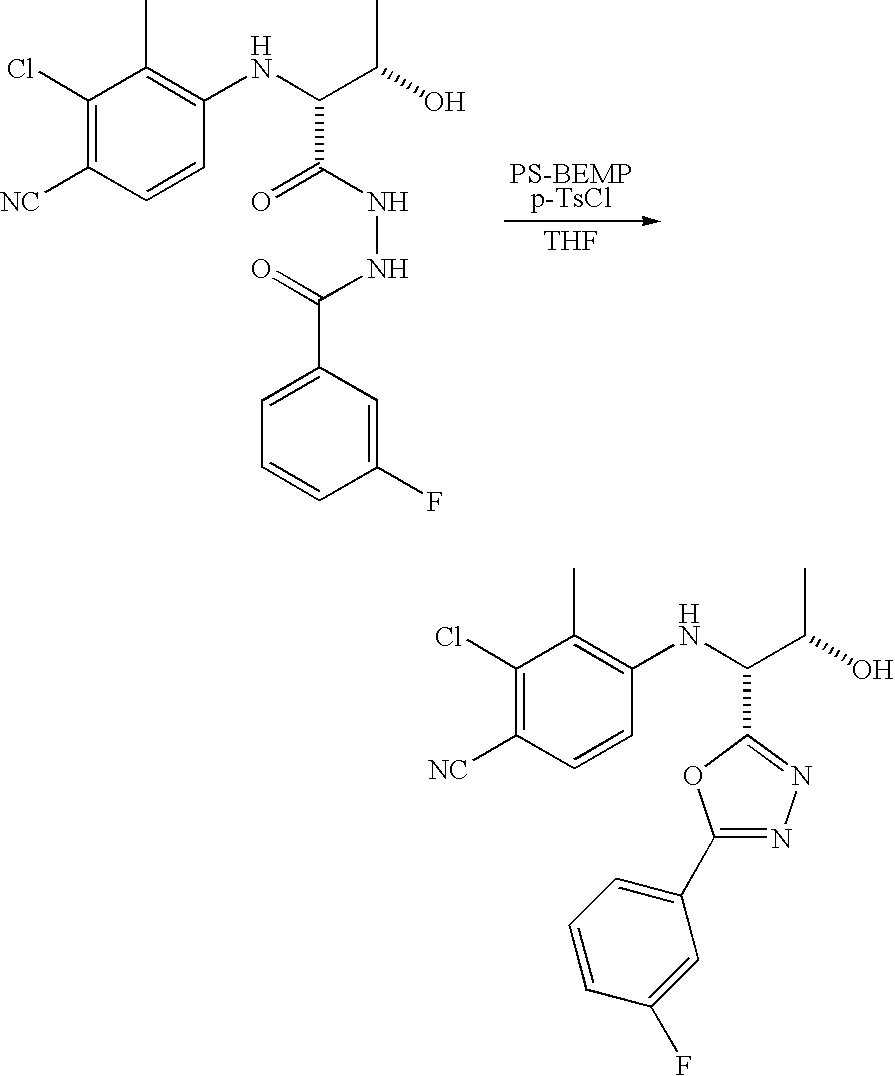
C1(Cl)=C([NC])C=CC(NC(C(C)O)C(NNC(=O)C2=CC=CC(F)=C2)=O)=C1C.[PS-BEMPp-TsCl].[THF].C1(Cl)=C([NC])C=CC(NC(C(C)O)C2=NN=C(C3=CC=CC(F)=C3)O2)=C1C
